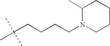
C(CCCCN1CCCCC1C)(C)(C)C
